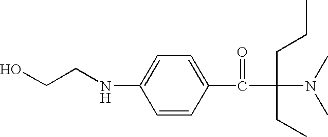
OCCNC1=CC=C(C(C(N(C)C)(CCC)CC)=O)C=C1
